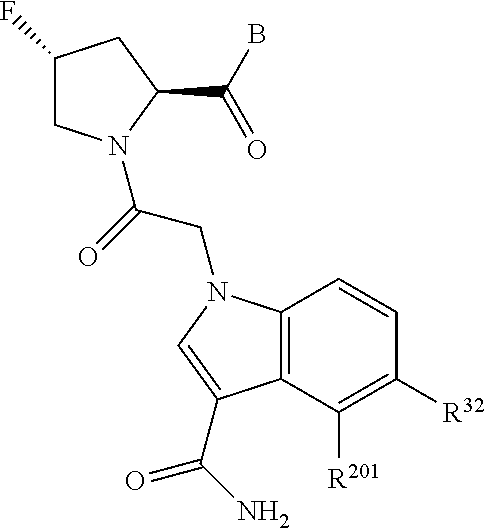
C1(F)CN(C(=O)CN2C3=C(C([R201])=C([R32])C=C3)C(C(=O)N)=C2)C(C(B)=O)C1
